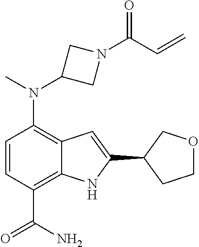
N(C1=C2C(=C(C(N)=O)C=C1)NC(C1COCC1)=C2)(C)C1CN(C(C=C)=O)C1
